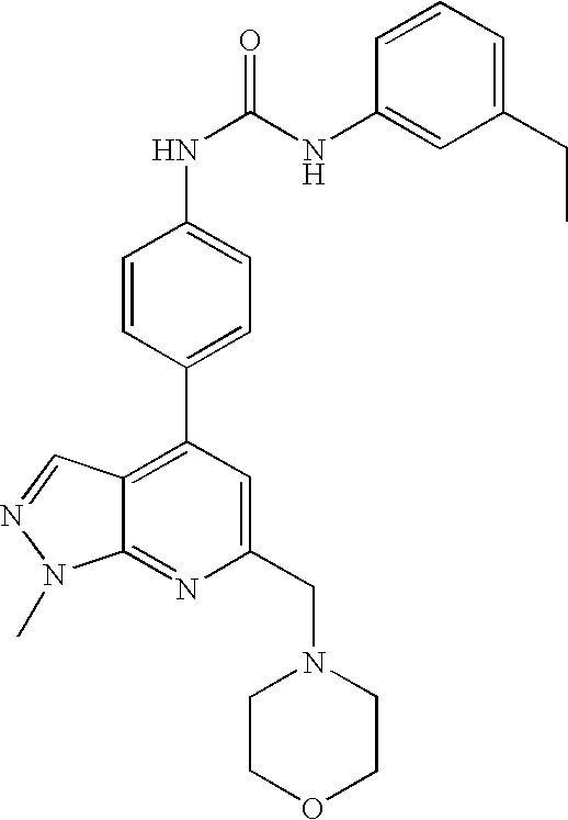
C1(CN2CCOCC2)=CC(C2=CC=C(NC(=O)NC3=CC(CC)=CC=C3)C=C2)=C2C(=N1)N(C)N=C2
